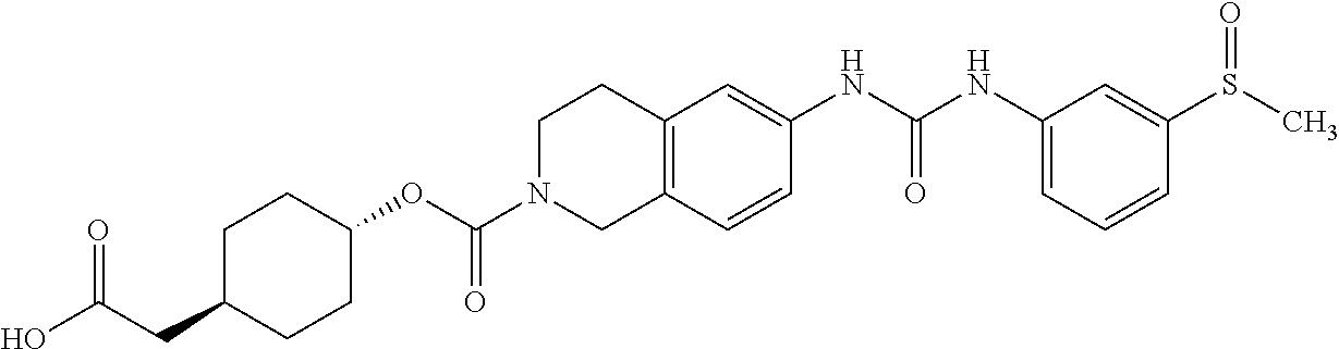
C1C(CC(O)=O)CCC(OC(N2CC3=C(CC2)C=C(NC(NC2=CC=CC(S(C)=O)=C2)=O)C=C3)=O)C1
